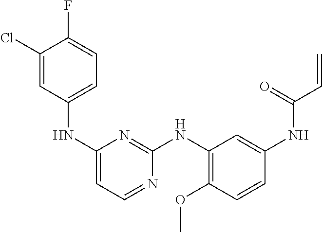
C1(NC2=CC=C(F)C(Cl)=C2)=CC=NC(NC2=C(OC)C=CC(NC(C=C)=O)=C2)=N1
